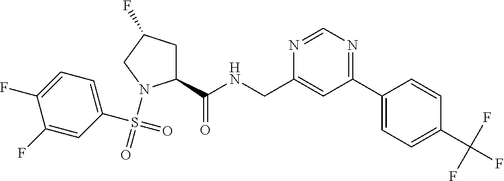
C1(C(NCC2=CC(C3=CC=C(C(F)(F)F)C=C3)=NC=N2)=O)CC(F)CN1S(=O)(C1=CC=C(F)C(F)=C1)=O
